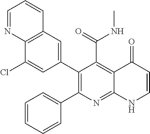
C12=C(C=C(C3=C(C4=CC=CC=C4)N=C4C(=C3C(=O)NC)C(=O)C=CN4)C=C1Cl)C=CC=N2
